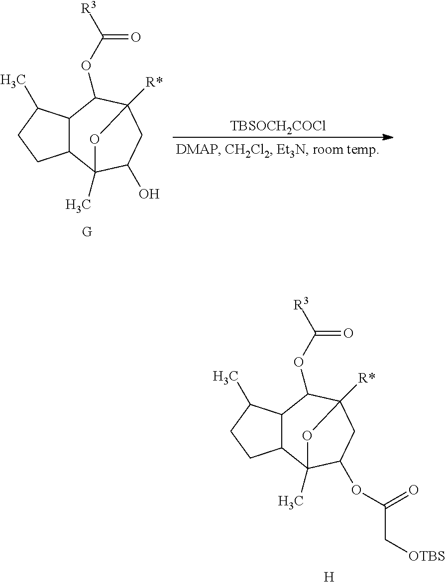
C12C(C(C)CC1)C(OC([R3])=O)C1([R*])CC(OC(=O)C[OTBS])C2(C)O1.[H].C12C(C(C)CC1)C(OC([R3])=O)C1([R*])CC(O)C2(C)O1.[G].[TBSOCH2COCl]
